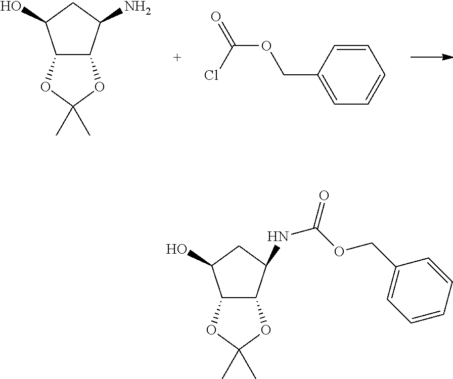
C12C(C(NC(OCC3=CC=CC=C3)=O)CC1O)OC(C)(C)O2.C12C(C(N)CC1O)OC(C)(C)O2.C1=CC(COC(=O)Cl)=CC=C1
